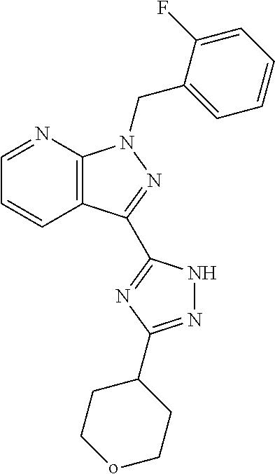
C12=C(N=CC=C1)N(CC1=CC=CC=C1F)N=C2C1=NC(C2CCoCC2)=NN1
